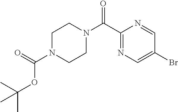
C1N(C(=O)OC(C)(C)C)CCN(C(C2=NC=C(Br)C=N2)=O)C1
